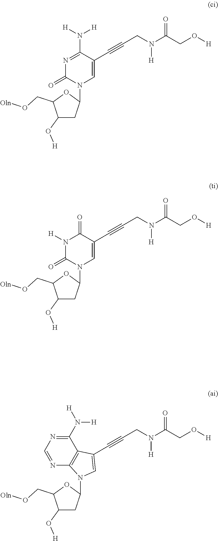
N1=C(N([H])[H])C(C#CCN(C(CO[H])=O)[H])=CN(C2CC(O[H])C(CO[Oln])O2)C1=O.N1([H])C(=O)N(C2CC(O[H])C(CO[Oln])O2)C=C(C#CCN(C(CO[H])=O)[H])C1=O.C(#CCN(C(CO[H])=O)[H])C1=CN(C2CC(O[H])C(CO[Oln])O2)C2=C1C(N([H])[H])=NC=N2
